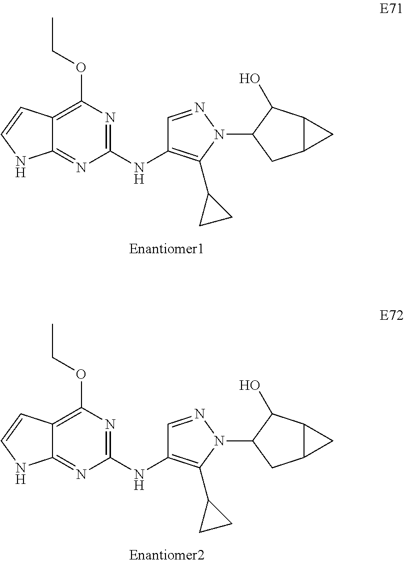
C12=C(OCC)N=C(NC3=C(C4CC4)N(C4CC5C(C4O)C5)N=C3)N=C1NC=C2.C12=C(OCC)N=C(NC3=C(C4CC4)N(C4CC5C(C4O)C5)N=C3)N=C1NC=C2
